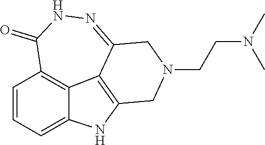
C(CN(C)C)N1CC2=C3C4=C(C=CC=C4N2)C(=O)NN=C3C1
